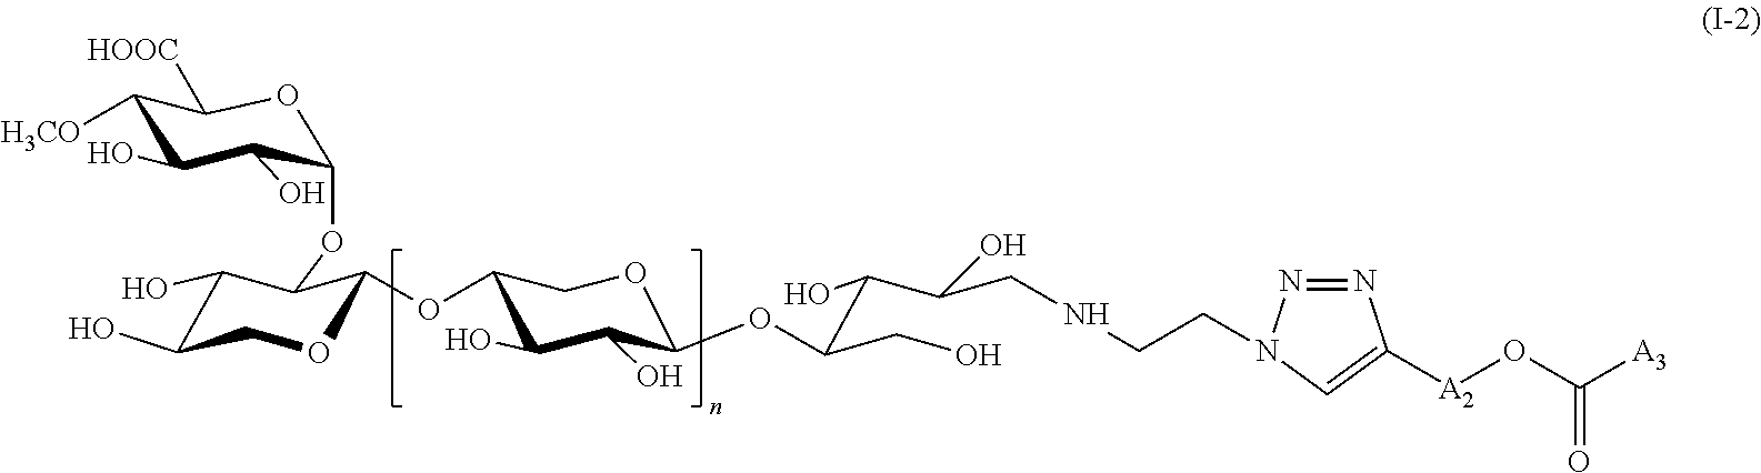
C1([H3CO])C(O)C(O)C(OC2C(O)C(O)COC2OC2C(O)C(O)C(OC(C(C(CNCCN3N=NC([A2]OC([A3])=O)=C3)O)O)CO)OC2)OC1[HOOC]
